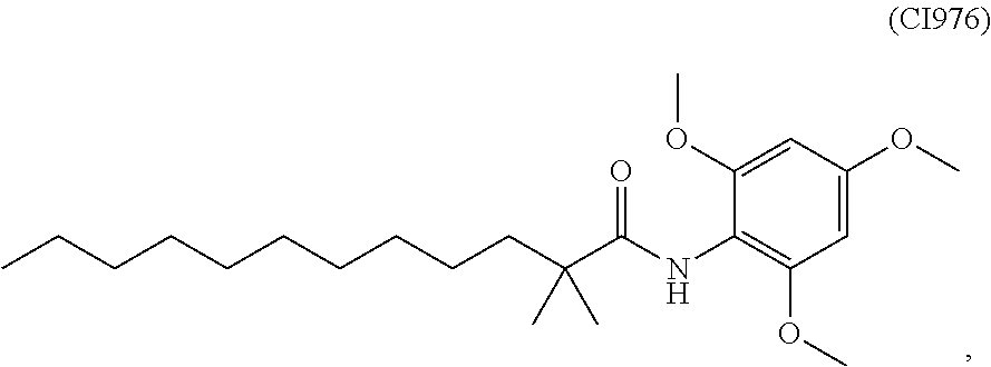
CCCCCCCCCCC(C(NC1=C(OC)C=C(OC)C=C1OC)=O)(C)C
